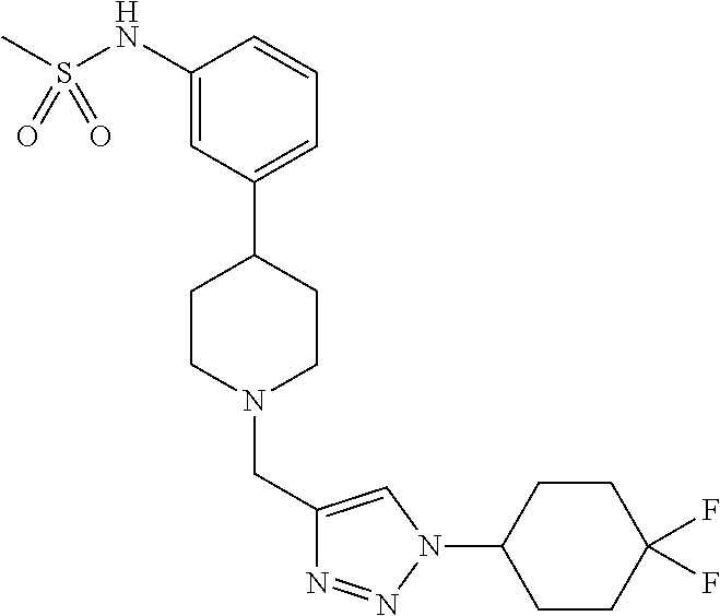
C1(NS(C)(=O)=O)=CC(C2CCN(CC3=CN(C4CCC(F)(F)CC4)N=N3)CC2)=CC=C1
